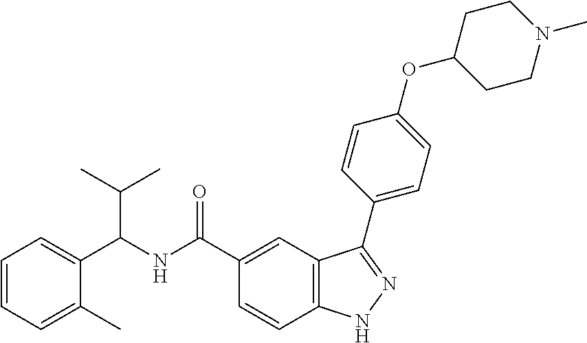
C1=CC=C(C)C(C(NC(C2=CC3=C(C=C2)NN=C3C2=CC=C(OC3CCN(C)CC3)C=C2)=O)C(C)C)=C1
